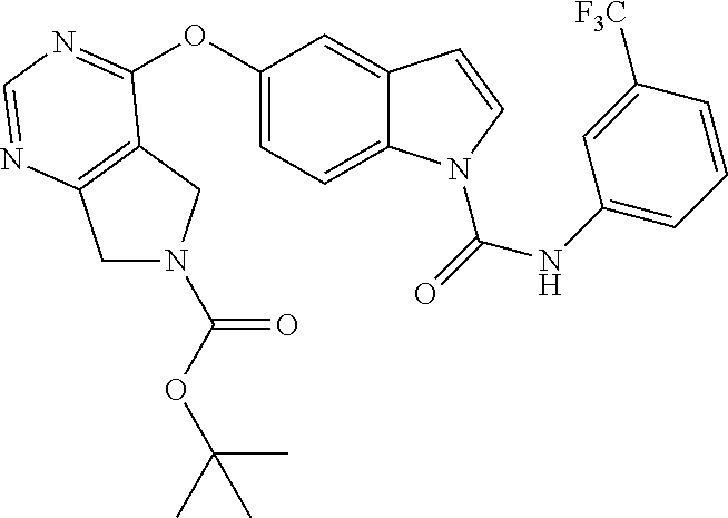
C1(NC(=O)N2C3=CC=C(OC4=NC=NC5=C4CN(C(OC(C)(C)C)=O)C5)C=C3C=C2)=CC=CC([F3C])=C1
